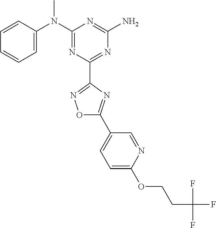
C1=CC(N(C2=NC(C3=NOC(C4=CC=C(OCCC(F)(F)F)N=C4)=N3)=NC(N)=N2)C)=CC=C1
